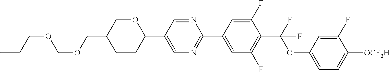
O1CC(COCOCCC)CCC1C1=CN=C(C2=CC(F)=C(C(F)(OC3=CC=C([OCF2H])C(F)=C3)F)C(F)=C2)N=C1
